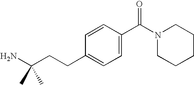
C1=C(C(N2CCCCC2)=O)C=CC(CCC(N)(C)C)=C1
